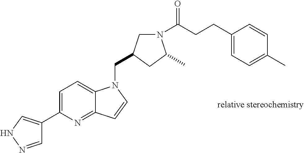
C1=NNC=C1C1=CC=C2C(=N1)C=CN2CC1CN(C(CCC2=CC=C(C)C=C2)=O)C(C)C1
